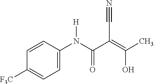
C1=CC(N(C(C(=C(C)O)C#N)=O)[H])=CC=C1[F3C]
